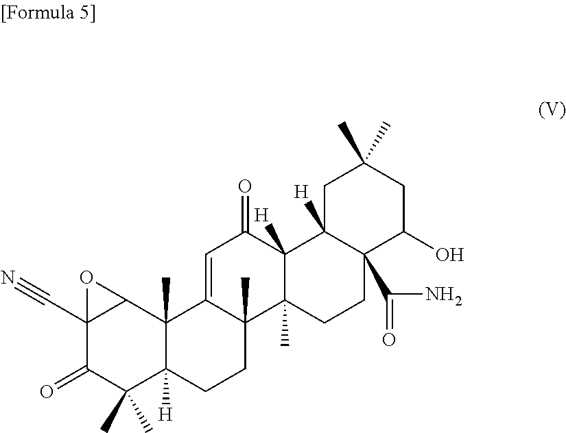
C12(C#N)C(=O)C(C)(C)C3([H])C(C)(C1O2)C1=CC(=O)C2([H])C(C)(C1(C)CC3)CCC1(C(N)=O)C2([H])CC(C)(C)CC1O
